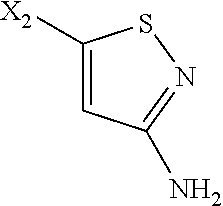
C1([X2])=CC(N)=NS1
